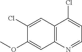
C12=C(N=CC=C1Cl)C=C(OC)C(Cl)=C2
